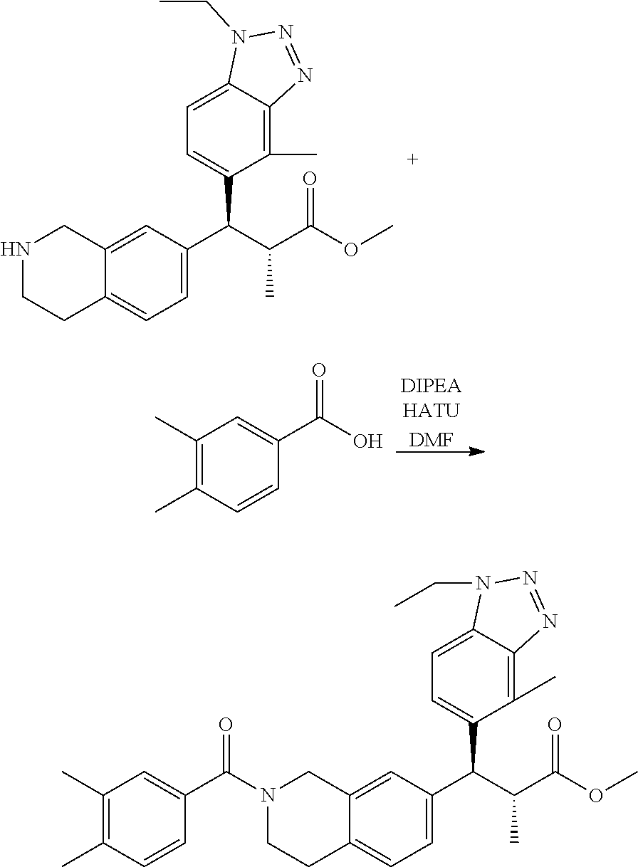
C1=C(C(C(C(=O)OC)C)C2=CC=C3C(=C2)CNCC3)C(C)=C2C(=C1)N(CC)N=N2.C1(C)=C(C)C=CC(C(O)=O)=C1.[DMF].C1=C(C(C(C(=O)OC)C)C2=CC=C3C(=C2)CN(C(C2=CC(C)=C(C)C=C2)=O)CC3)C(C)=C2C(=C1)N(CC)N=N2
